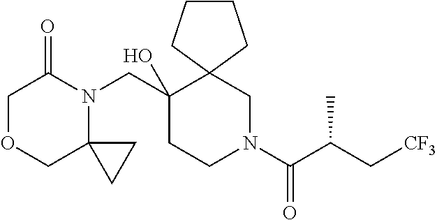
C1(CN2C(=O)COCC23CC3)(O)CCN(C(C(C[CF3])C)=O)CC12CCCC2
